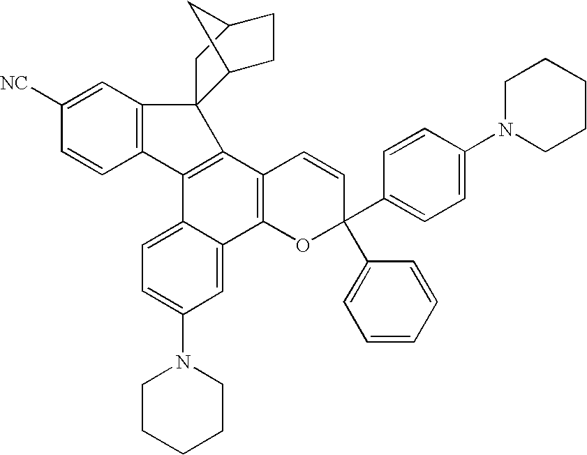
C1([NC])=CC2=C(C=C1)C1=C(C3=C(C4=CC(N5CCCCC5)=CC=C14)OC(C1=CC=C(N4CCCCC4)C=C1)(C1=CC=CC=C1)C=C3)C21C2CCC(C1)C2
